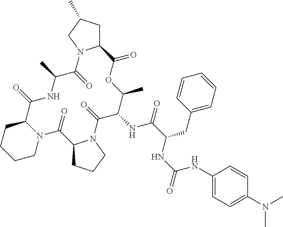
C1N2C(CCC1)C(=O)NC(C)C(=O)N1C(CC(C)C1)C(=O)OC(C)C(NC(=O)C(CC1=CC=CC=C1)NC(NC1=CC=C(N(C)C)C=C1)=O)C(=O)N1C(C2=O)CCC1
